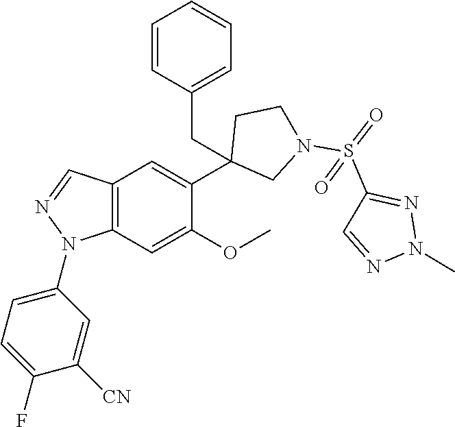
C12=C(C=C(OC)C(C3(CC4=CC=CC=C4)CN(S(=O)(C4=NN(C)N=C4)=O)CC3)=C1)N(C1=CC=C(F)C([CN])=C1)N=C2
